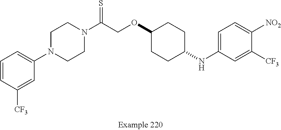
C1=CC([CF3])=CC(N2CCN(C(COC3CCC(NC4=CC=C([NO2])C([CF3])=C4)CC3)=S)CC2)=C1
